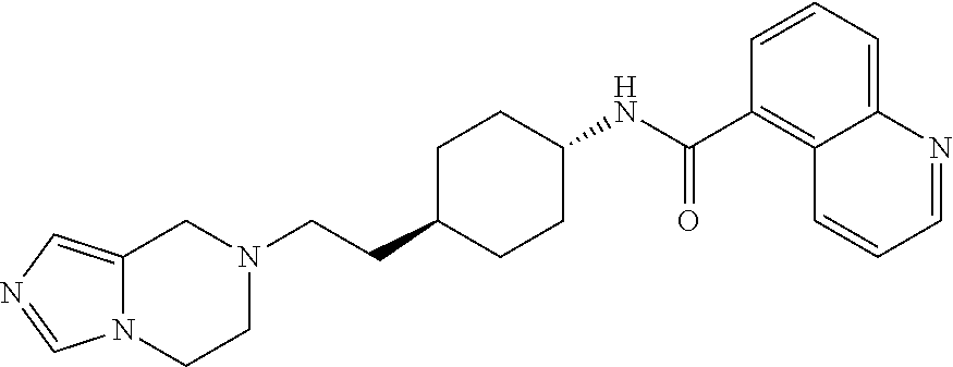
N1=CN2C(=C1)CN(CCC1CCC(NC(C3=C4C(=CC=C3)N=CC=C4)=O)CC1)CC2
